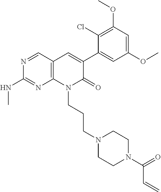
C1(NC)=NC2=C(C=C(C3=CC(OC)=CC(OC)=C3Cl)C(=O)N2CCCN2CCN(C(=O)C=C)CC2)C=N1
